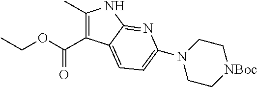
C(OCC)(=O)C1=C(C)NC2=NC(N3CC[NBoc]CC3)=CC=C12
